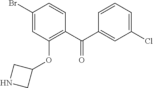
C1(C(C2=C(OC3CNC3)C=C(Br)C=C2)=O)=CC(Cl)=CC=C1
